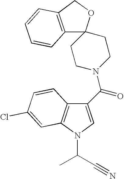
C1(C(=O)N2CCC3(CC2)OCC2=C3C=CC=C2)=CN(C(C#N)C)C2=C1C=CC(Cl)=C2
